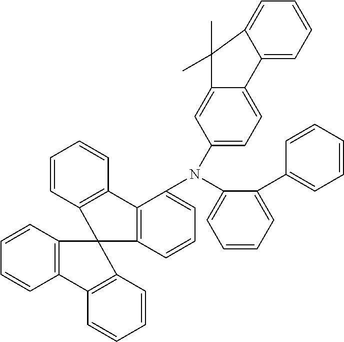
C1=CC2=C(C=C1)C1=C(C=CC=C1N(C1=CC=CC=C1C1=CC=CC=C1)C1=CC=C3C(=C1)C(C)(C)C1=CC=CC=C31)C21C2=C(C=CC=C2)C2=C1C=CC=C2
